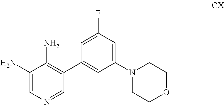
C1(N)=CN=CC(C2=CC(N3CCOCC3)=CC(F)=C2)=C1N
